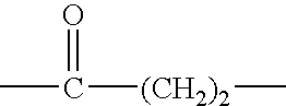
CC(=O)[(CH2)2]C
